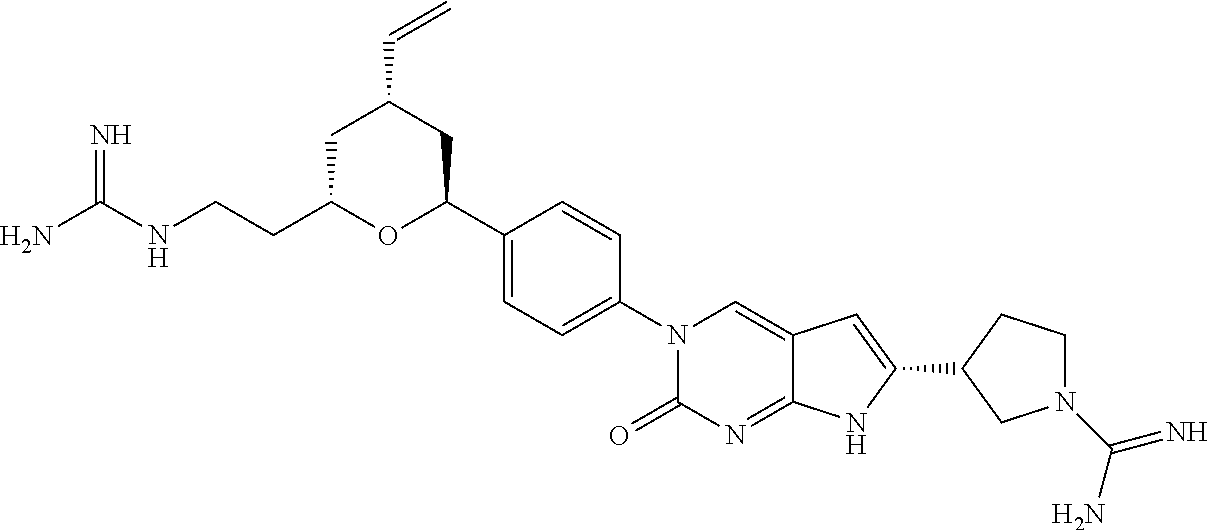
NC(NCCC1OC(C2=CC=C(N3C(=O)N=C4C(=C3)C=C(C3CN(C(=N)N)CC3)N4)C=C2)CC(C=C)C1)=N
